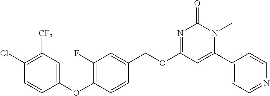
C1(Cl)=C([CF3])C=C(OC2=C(F)C=C(COC3=NC(=O)N(C)C(C4=CC=NC=C4)=C3)C=C2)C=C1
